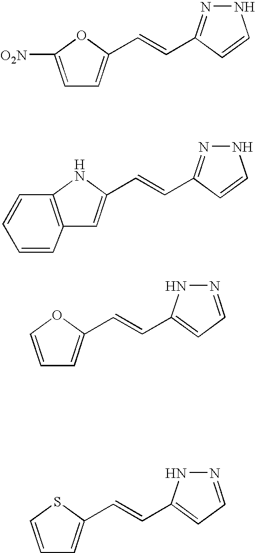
C1=C([O2N])OC(C=CC2=NNC=C2)=C1.C1=C(C=CC2=NNC=C2)NC2=C1C=CC=C2.C1=COC(C=CC2=CC=NN2)=C1.C1=CSC(C=CC2=CC=NN2)=C1
